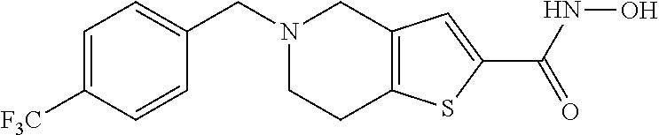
N1(CC2=CC=C([F3C])C=C2)CCC2=C(C1)C=C(C(NO)=O)S2
